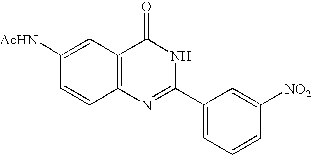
C1([AcHN])=CC2=C(C=C1)N=C(C1=CC=CC([NO2])=C1)NC2=O
